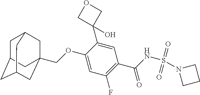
C1C2CC3CC(COC4=CC(F)=C(C(=O)NS(N5CCC5)(=O)=O)C=C4C4(O)COC4)(CC1C3)C2
